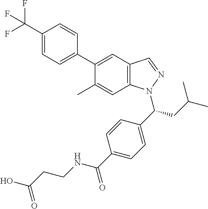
C1(C(F)(F)F)=CC=C(C2=CC3=C(C=C2C)N(C(C2=CC=C(C(=O)NCCC(O)=O)C=C2)CC(C)C)N=C3)C=C1
